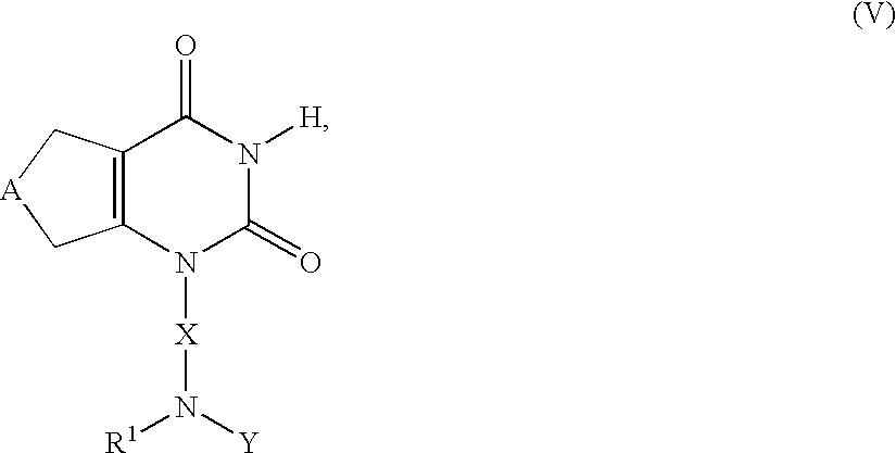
C12=C(N([X]N([Y])[R1])C(=O)N([H])C1=O)C[A]C2
